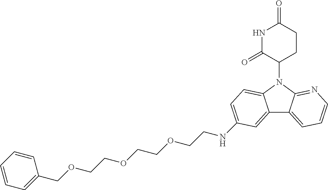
N1(C2CCC(=O)NC2=O)C2=NC=CC=C2C2=CC(NCCOCCOCCOCC3=CC=CC=C3)=CC=C12
